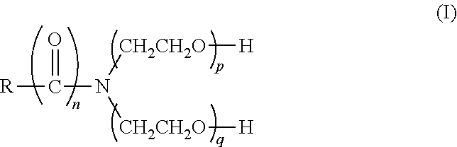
[R]C(N([CH2CH2O][H])[CH2CH2O][H])=O
